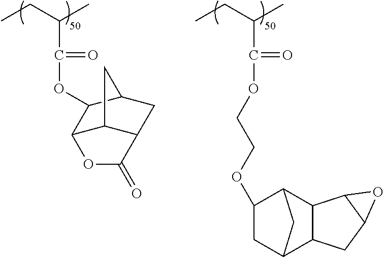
CCC(C)C(=O)OC1C2C3C(CC1C3)C(=O)O2.CCC(C)C(=O)OCCOC1CC2C3C(C1C2)C1C(C3)O1
